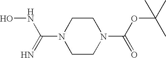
N1(C(NO)=N)CCN(C(OC(C)(C)C)=O)CC1
